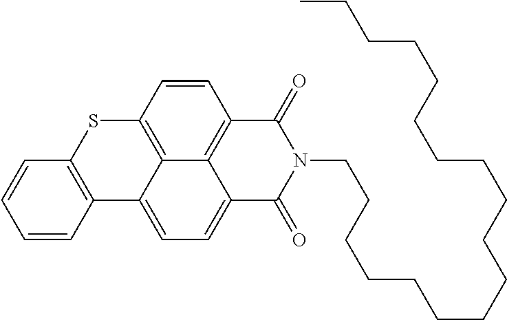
C1=CC2=C(C=C1)SC1=C3C2=CC=C2C3=C(C=C1)C(=O)N(CCCCCCCCCCCCCCCCCC)C2=O
